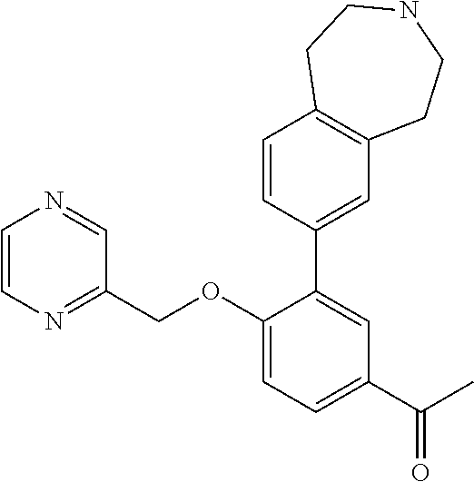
C1=CN=C(COC2=CC=C(C(C)=O)C=C2C2=CC3=C(C=C2)CCNCC3)C=N1
